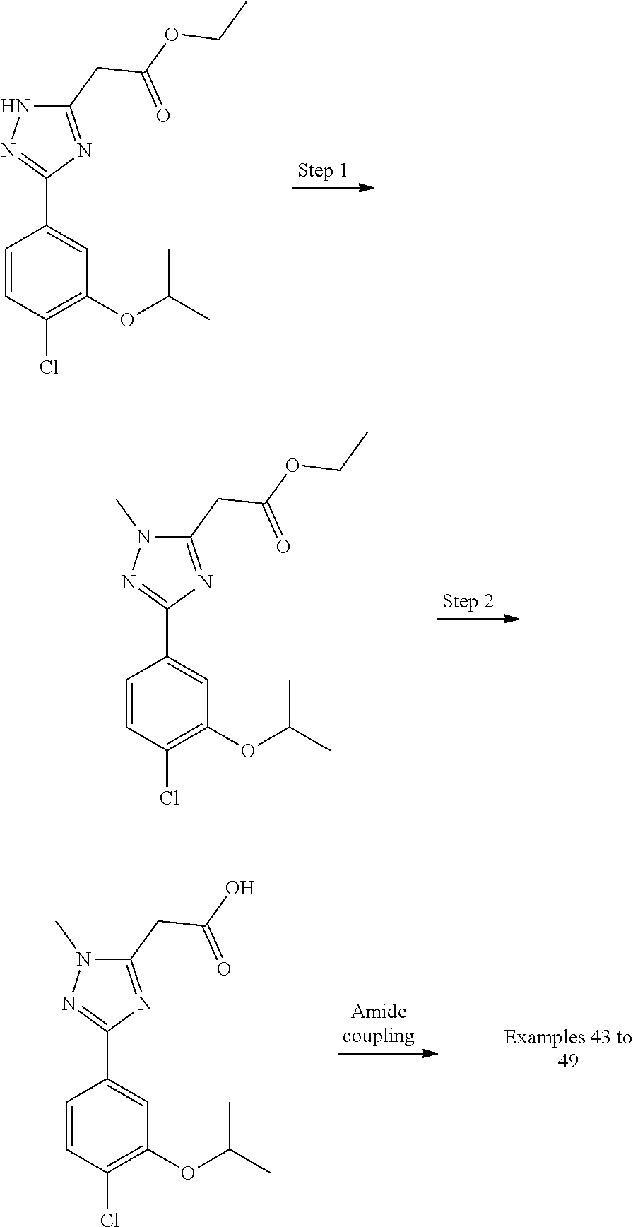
C1=CC(Cl)=C(OC(C)C)C=C1C1=NNC(CC(OCC)=O)=N1.C1=CC(Cl)=C(OC(C)C)C=C1C1=NN(C)C(CC(OCC)=O)=N1.C1=CC(Cl)=C(OC(C)C)C=C1C1=NN(C)C(CC(O)=O)=N1
